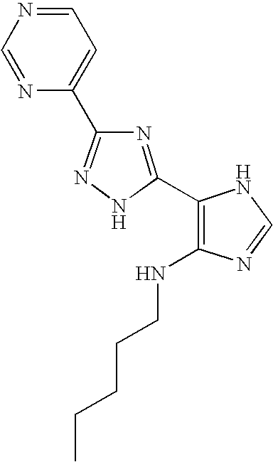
N(C1=C(C2=NC(C3=CC=NC=N3)=NN2)NC=N1)CCCCC
